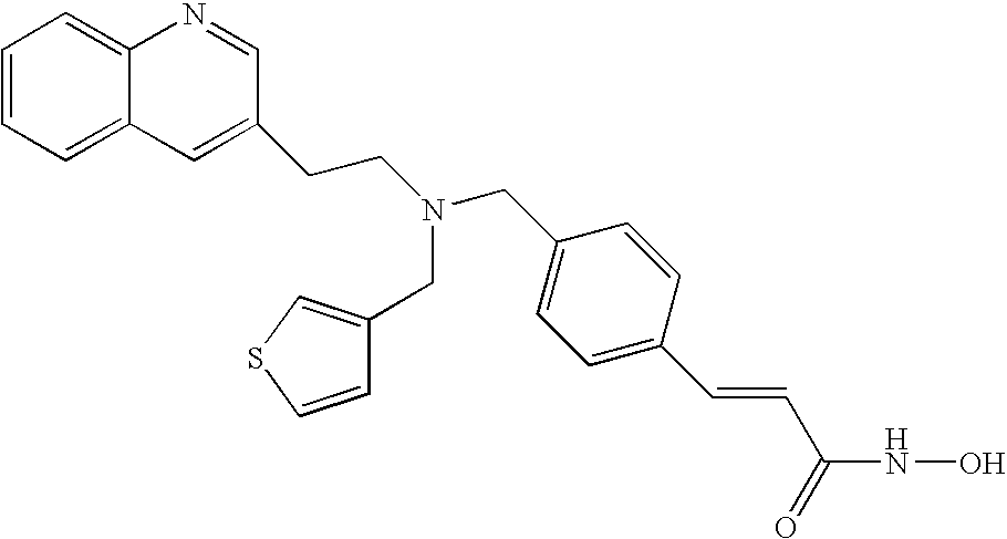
C1=CC=C2C(=C1)N=CC(CCN(CC1=CC=C(C=CC(NO)=O)C=C1)CC1=CSC=C1)=C2
